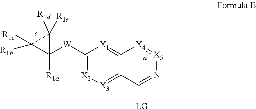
C12=[X1]C([W]C3([R1a])C([R1b])([R1c])C3([R1d])[R1e])=[X2][X3]=C1C([LG])=N[X5]:[X4]2
